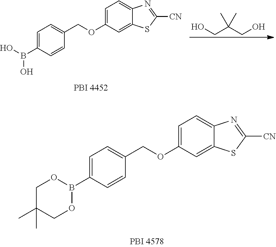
OCC(CO)(C)C.C1(COC2=CC=C3C(=C2)SC([CN])=N3)=CC=C(B(O)O)C=C1.C1C(C)(C)COB(C2=CC=C(COC3=CC=C4C(=C3)SC([CN])=N4)C=C2)O1
